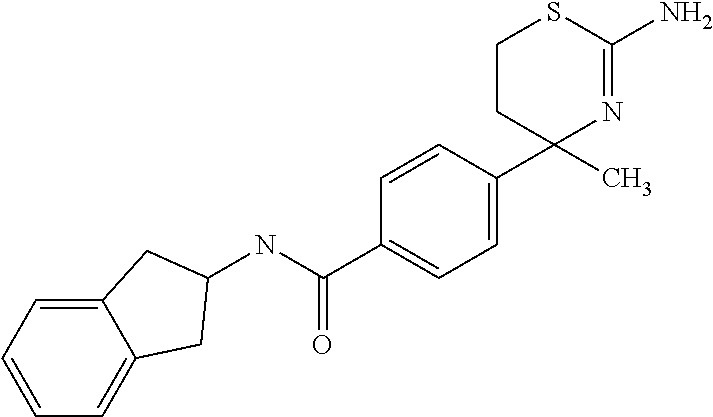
C1CC(C)(C2=CC=C(C(NC3CC4=CC=CC=C4C3)=O)C=C2)N=C(N)S1
